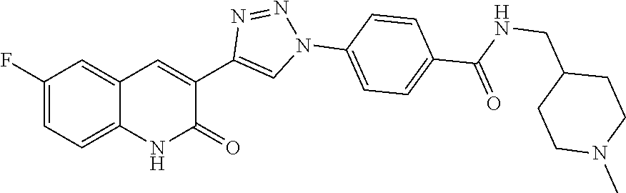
C1=C(F)C=C2C(=C1)NC(=O)C(C1=CN(C3=CC=C(C(=O)NCC4CCN(C)CC4)C=C3)N=N1)=C2
